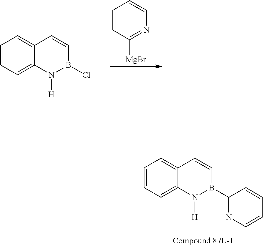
C1=CC([MgBr])=NC=C1.C1=CC=C2C(=C1)C=CB(Cl)N2[H].C1=CC=C2C(=C1)C=CB(C1=NC=CC=C1)N2[H]
